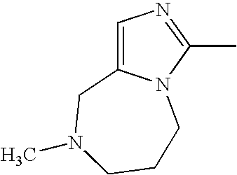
C1=C2N(C(C)=N1)CCCN(C)C2
